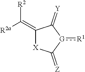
C1(=C([R2a])[R2])[X]C(=[Z])[G](:[R1])C1=[Y]
